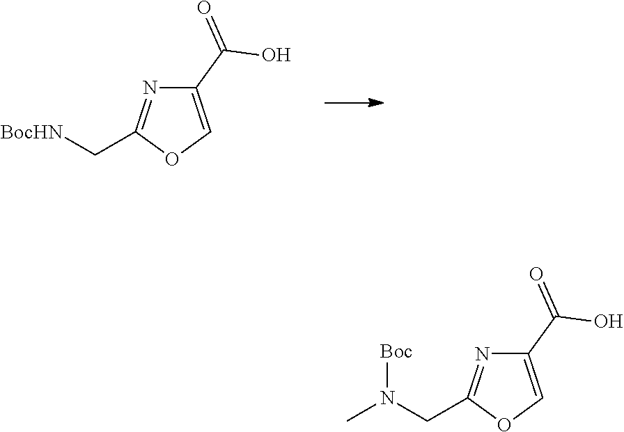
C1(C(=O)O)=COC(C[BocHN])=N1.C1(C(=O)O)=COC(CN(C)[Boc])=N1
